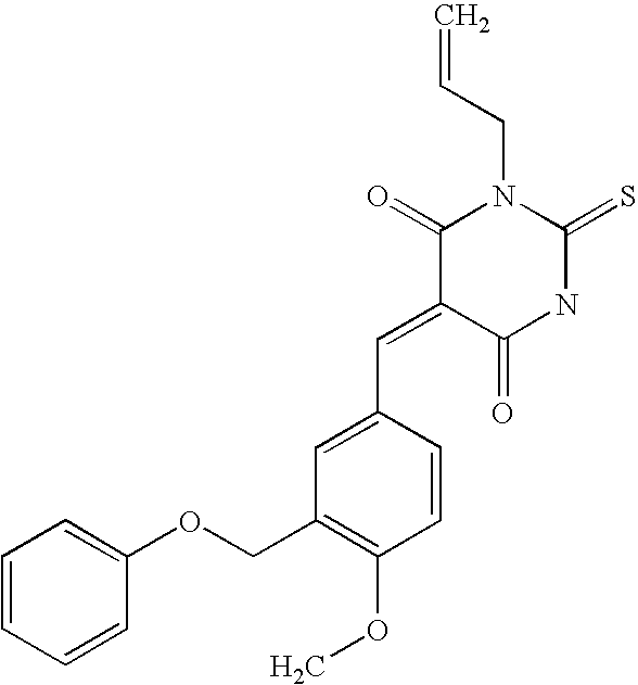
C=CCN1C(=O)C(=CC2=CC(COC3=CC=CC=C3)=C(OC)C=C2)C(=O)NC1=S
